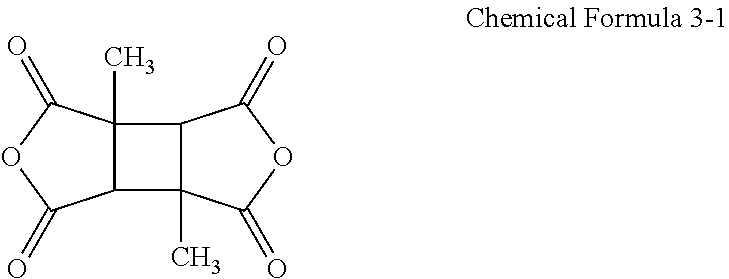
C12(C)C(C3(C)C1C(=O)OC3=O)C(=O)OC2=O
